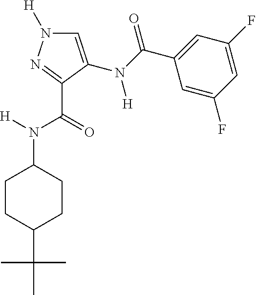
C1=C(N([H])C(=O)C2=CC(F)=CC(F)=C2)C(C(N([H])C2CCC(C(C)(C)C)CC2)=O)=NN1[H]
